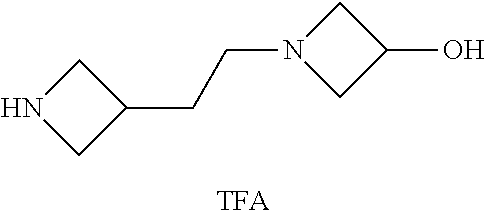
N1CC(CCN2CC(O)C2)C1
